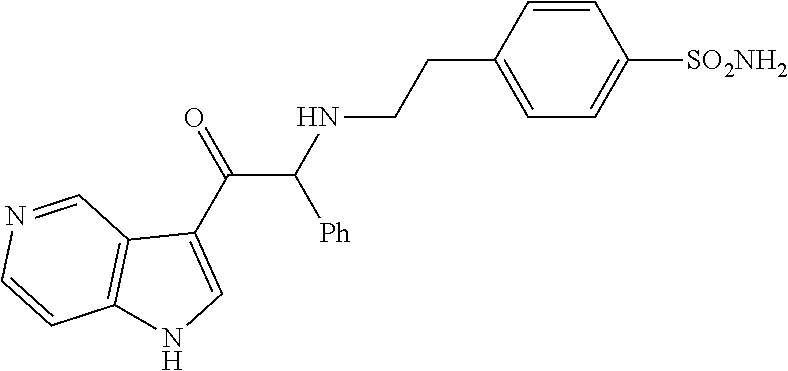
C1=CC(CCNC(C(C2=CNC3=C2C=NC=C3)=O)[Ph])=CC=C1[SO2NH2]
